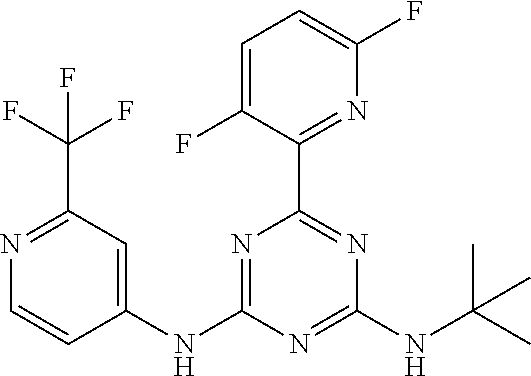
C1=C(F)C(C2=NC(NC(C)(C)C)=NC(NC3=CC(C(F)(F)F)=NC=C3)=N2)=NC(F)=C1
